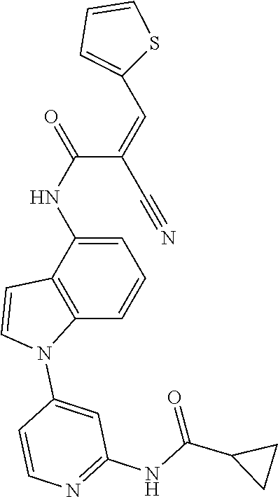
C1=C(NC(C(=CC2=CC=CS2)C#N)=O)C2=C(C=C1)N(C1=CC(NC(=O)C3CC3)=NC=C1)C=C2
